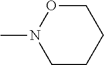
CN1CCCCO1
